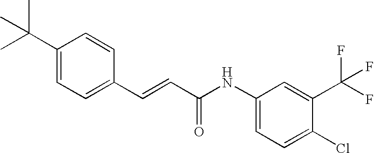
C(=CC(=O)NC1=CC=C(Cl)C(C(F)(F)F)=C1)C1=CC=C(C(C)(C)C)C=C1
